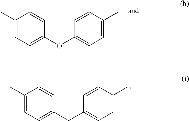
C1(C)=CC=C(OC2=CC=C(C)C=C2)C=C1.C1(C)=CC=C(CC2=CC=C(C)C=C2)C=C1
